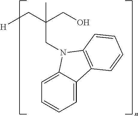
C1=C2C(=CC=C1)C1=C(N2CC(C[H])(CO)C)C=CC=C1
